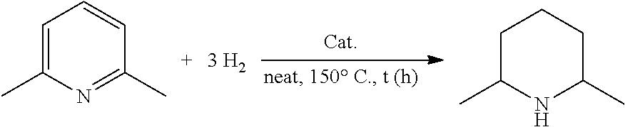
C1=C(C)N=C(C)C=C1.C1C(C)NC(C)CC1
